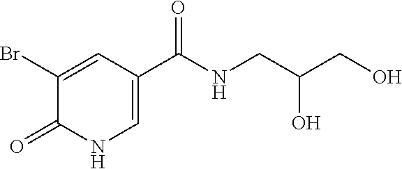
C1(Br)=CC(C(=O)NCC(CO)O)=CNC1=O
